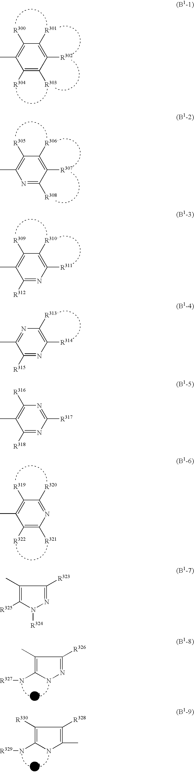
C1([R304])=C([R303])C([R302])=C([R301])C([R300])=C1C.N1=C([R308])C([R307])=C([R306])C([R305])=C1C.C1([R312])=NC([R311])=C([R310])C([R309])=C1C.C1([R315])=NC([R314])=C([R313])N=C1C.C1([R318])=NC([R317])=NC([R316])=C1C.C1([R322])=C([R321])N=C([R320])C([R319])=C1C.C1(C)=C(N[R327])NN=C1[R326].C1([R330])=C(N[R329])NC(C)=C1[R328].C1(C)=C([R325])N([R324])N=C1[R323]
